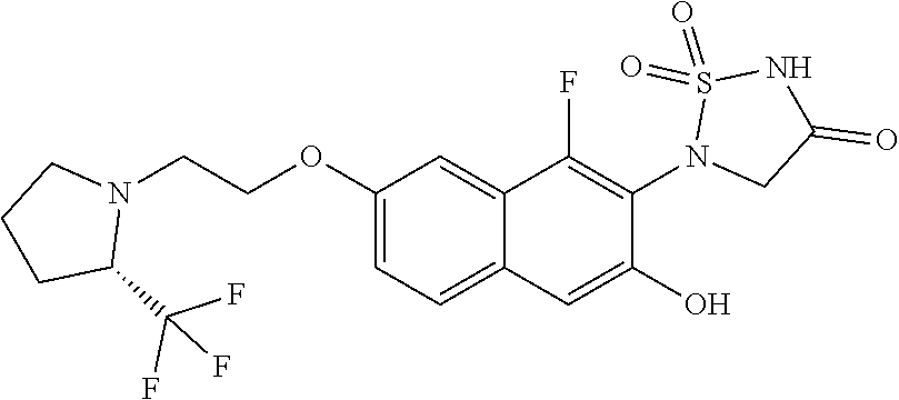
C1(OCCN2CCCC2C(F)(F)F)=CC=C2C(=C1)C(F)=C(N1CC(=O)NS1(=O)=O)C(O)=C2
